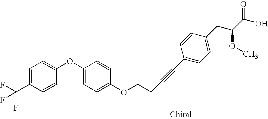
C1=CC(C(F)(F)F)=CC=C1OC1=CC=C(OCCC#CC2=CC=C(CC(OC)C(=O)O)C=C2)C=C1
